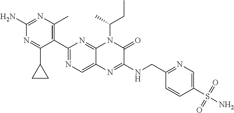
C1(C2=NC=C3C(=N2)N(C(CC)C)C(=O)C(NCC2=NC=C(S(N)(=O)=O)C=C2)=N3)=C(C)N=C(N)N=C1C1CC1
